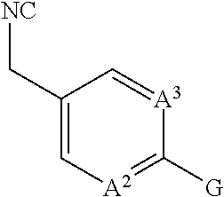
C1(C[NC])=C[A2]=C([G])[A3]=C1
